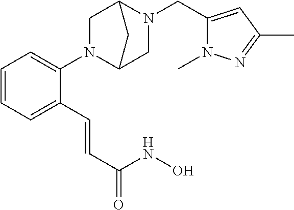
C1=CC=C(C=CC(NO)=O)C(N2C3CN(CC4=CC(C)=NN4C)C(C2)C3)=C1
